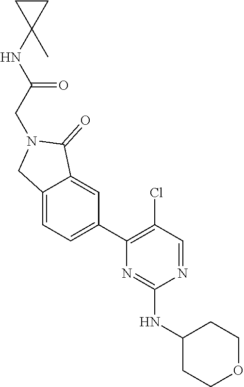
N1=CC(Cl)=C(C2=CC=C3C(=C2)C(=O)N(CC(NC2(C)CC2)=O)C3)N=C1NC1CCOCC1
